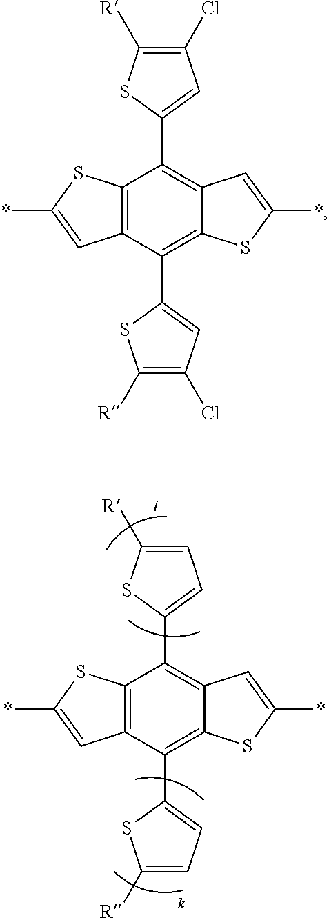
C12=C(C(C3=CC=C([R])S3)=C3C(=C1C1=CC=C([R])S1)C=C(*)S3)C=C(*)S2.C12=C(C(C3=CC(Cl)=C([R])S3)=C3C(=C1C1=CC(Cl)=C([R])S1)C=C(*)S3)C=C(*)S2
